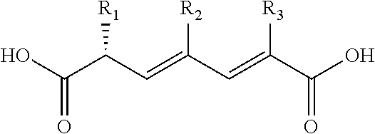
C(C(C=C(C=C(C(O)=O)[R3])[R2])[R1])(O)=O
